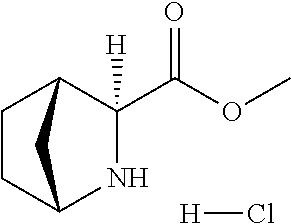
[H]Cl.C(OC)(=O)C1([H])C2CCC(N1)C2
